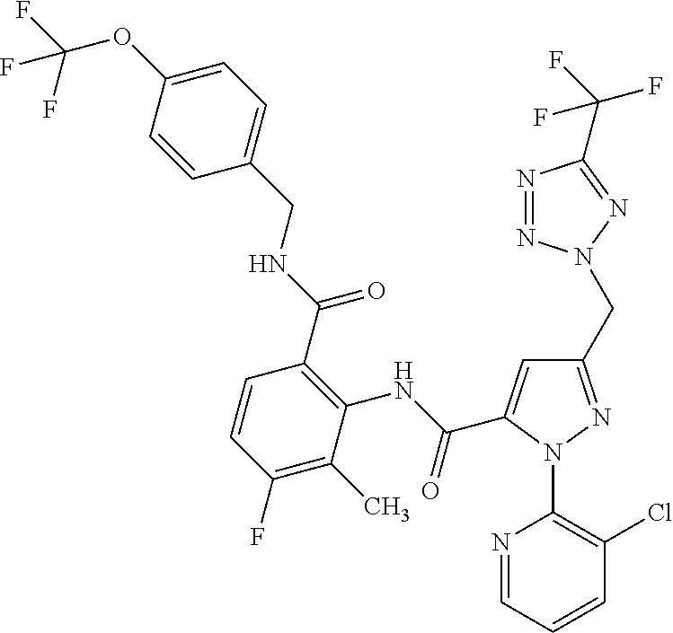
C1=CC(OC(F)(F)F)=CC=C1CNC(=O)C1=C(NC(=O)C2=CC(CN3N=NC(C(F)(F)F)=N3)=NN2C2=C(Cl)C=CC=N2)C(C)=C(F)C=C1
